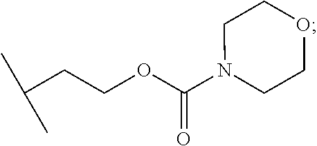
N1(C(OCCC(C)C)=O)CCOCC1
